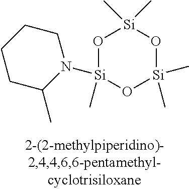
O1[Si](C)(N2CCCCC2C)O[Si](C)(C)O[Si]1(C)C
